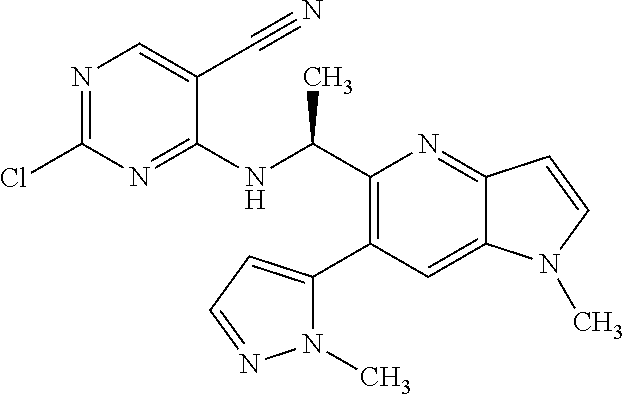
N1=C(Cl)N=C(NC(C2=C(C3=CC=NN3C)C=C3C(=N2)C=CN3C)C)C(C#N)=C1
